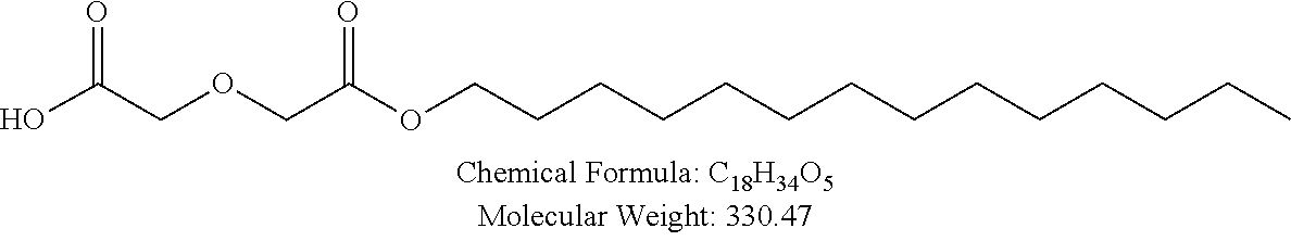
CCCCCCCCCCCCCCOC(COCC(=O)O)=O
